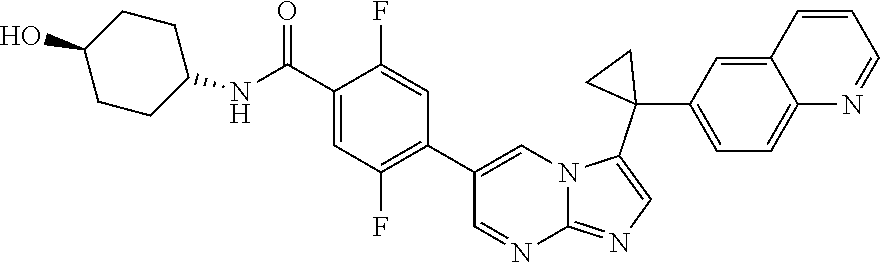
O=C(C1=CC(F)=C(C2=CN3C(=NC=C3C3(C4=CC=C5C(=C4)C=CC=N5)CC3)N=C2)C=C1F)NC1CCC(O)CC1
